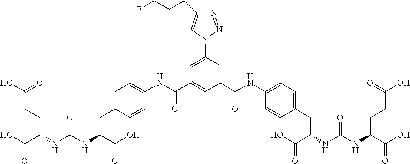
N1=NN(C2=CC(C(NC3=CC=C(CC(C(=O)O)NC(NC(C(O)=O)CCC(O)=O)=O)C=C3)=O)=CC(C(NC3=CC=C(CC(C(O)=O)NC(NC(C(O)=O)CCC(O)=O)=O)C=C3)=O)=C2)C=C1CCCF
